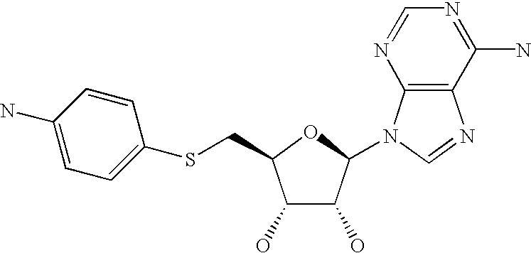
C1(O)C(O)C(N2C3=C(N=C2)C(N)=NC=N3)OC1CSC1=CC=C(N)C=C1
